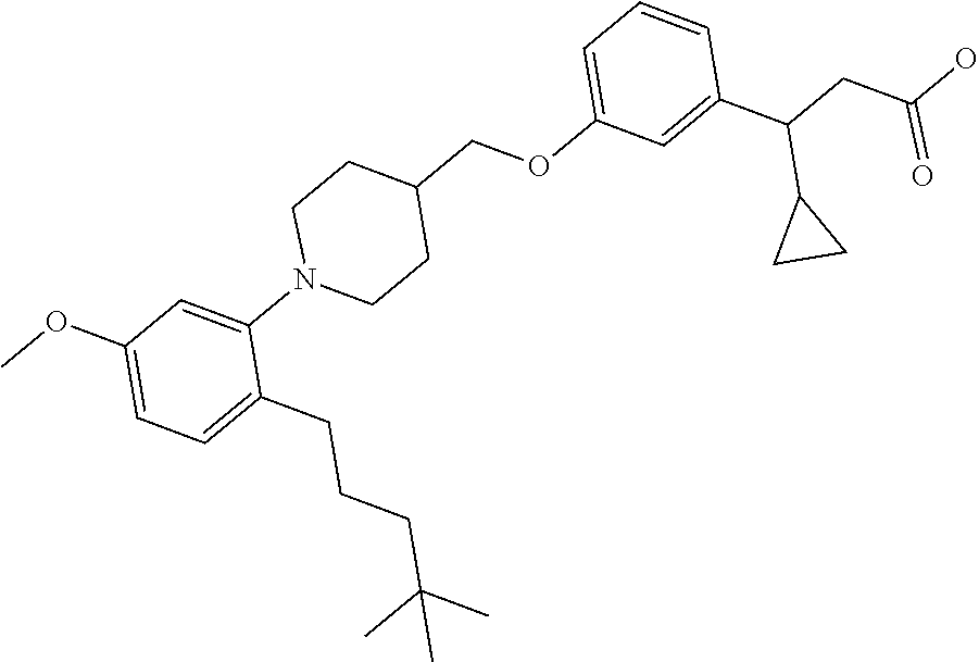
C1=C(OC)C=C(N2CCC(COC3=CC=CC(C(CC(O)=O)C4CC4)=C3)CC2)C(CCCC(C)(C)C)=C1
